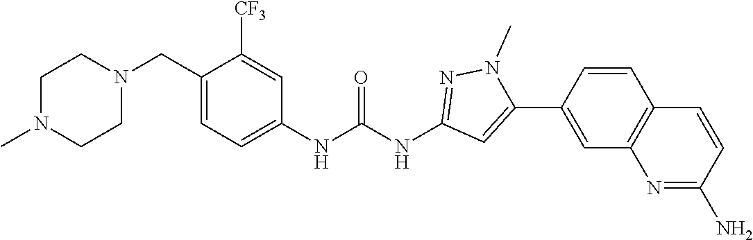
N1(C)CCN(CC2=CC=C(NC(NC3=NN(C)C(C4=CC5=C(C=C4)C=CC(N)=N5)=C3)=O)C=C2[CF3])CC1
